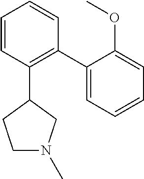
C1=CC(C2CCN(C)C2)=C(C2=CC=CC=C2OC)C=C1
